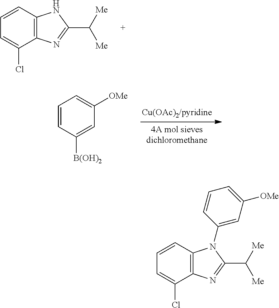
C12=C(C=CC=C1Cl)N(C1=CC([OMe])=CC=C1)C(C([Me])[Me])=N2.C12=C(C=CC=C1Cl)NC(C([Me])[Me])=N2.C1=CC=C([OMe])C=C1[B(OH)2]
